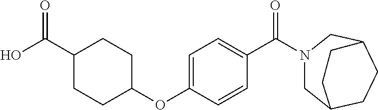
OC(C1CCC(OC2=CC=C(C(=O)N3CC4CCC(C3)CC4)C=C2)CC1)=O
